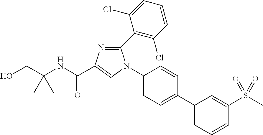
C1(N2C(C3=C(Cl)C=CC=C3Cl)=NC(C(NC(CO)(C)C)=O)=C2)=CC=C(C2=CC=CC(S(C)(=O)=O)=C2)C=C1
